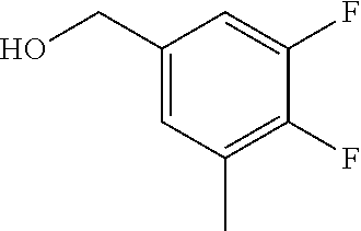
C1(F)=C(C)C=C(CO)C=C1F
